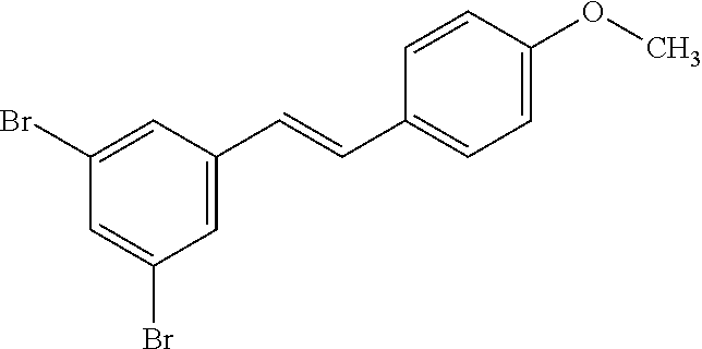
C(C1=CC=C(OC)C=C1)=CC1=CC(Br)=CC(Br)=C1
